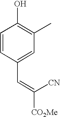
C1=CC(C=C([CN])[CO2Me])=CC(C)=C1O
